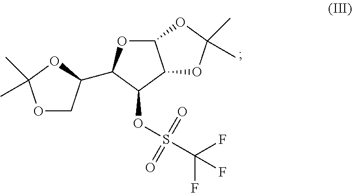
O1CC(C2OC3C(C2OS(=O)(=O)C(F)(F)F)OC(C)(C)O3)OC1(C)C
